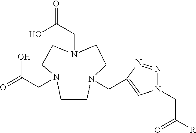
N1(CC(=O)O)CCN(CC2=CN(CC([R])=O)N=N2)CCN(CC(=O)O)CC1
